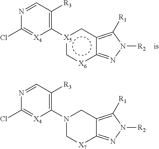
[X5]1(C2=C([R3])C=NC(Cl)=[X4]2)c[X6]c2c(c1)=C([R1])N([R2])N=2.N1(C2=C([R3])C=NC(Cl)=[X4]2)C[X7]C2=NN([R2])C([R1])=C2C1
